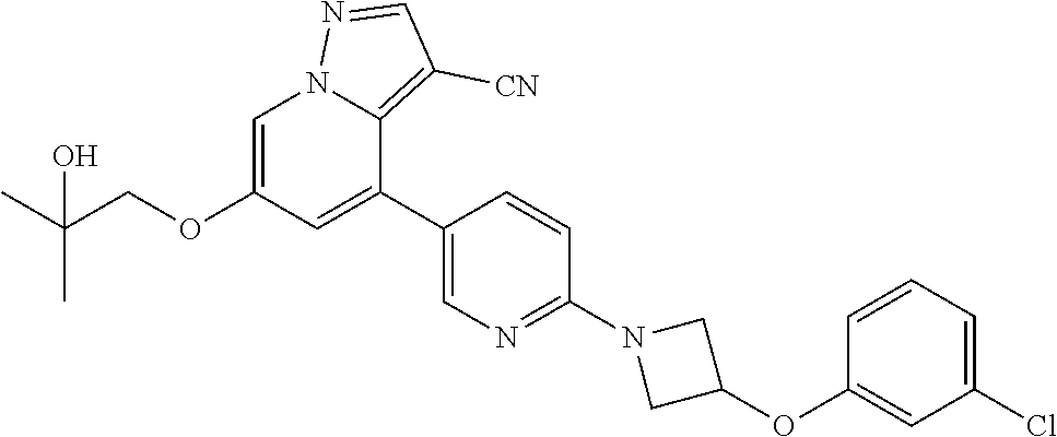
C1=C(OCC(C)(C)O)C=C(C2=CN=C(N3CC(OC4=CC(Cl)=CC=C4)C3)C=C2)C2=C([CN])C=NN12
